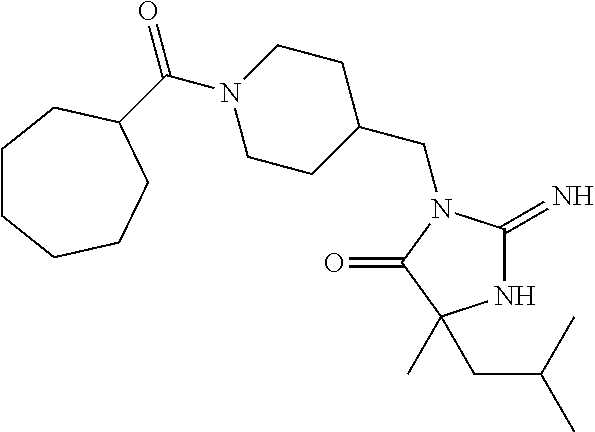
N1C(=N)N(CC2CCN(C(=O)C3CCCCCC3)CC2)C(=O)C1(C)CC(C)C
